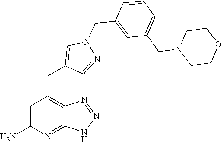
C1=C(N)N=C2C(=C1CC1=CN(CC3=CC(CN4CCOCC4)=CC=C3)N=C1)N=NN2
